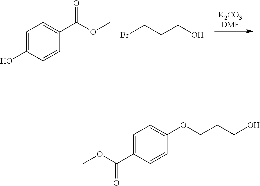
[K2CO3DMF].C1=C(O)C=CC(C(OC)=O)=C1.BrCCCO.C1=C(C(OC)=O)C=CC(OCCCO)=C1
